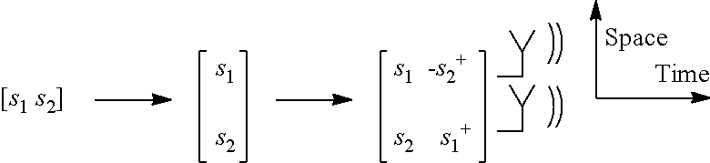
[[s1 s2]].CCC(C)C.CCC(C)C.[s1].[s2]
